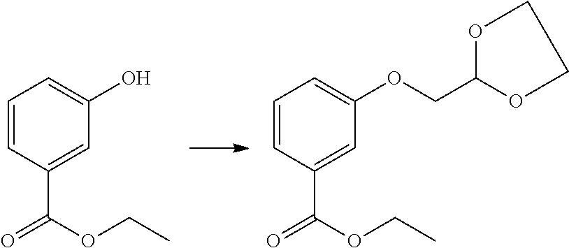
C1=CC(C(=O)OCC)=CC(O)=C1.C1=CC(C(=O)OCC)=CC(OCC2OCCO2)=C1
